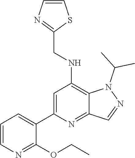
C1=CC=C(C2=CC(NCC3=NC=CS3)=C3C(=N2)C=NN3C(C)C)C(OCC)=N1
